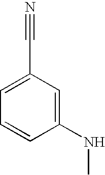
C1(NC)=CC(C#N)=CC=C1
